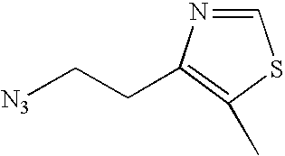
C(C[N3])C1=C(C)SC=N1
